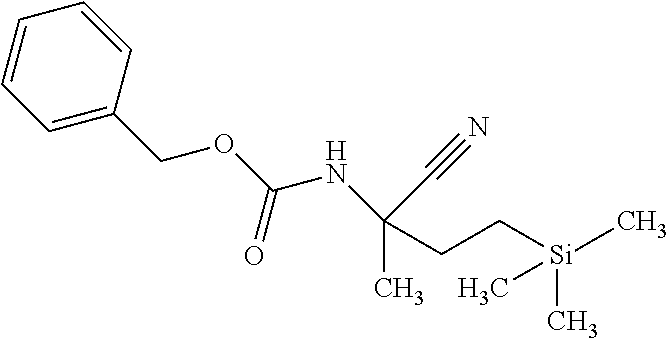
CC(CC[Si](C)(C)C)(NC(OCC1=CC=CC=C1)=O)C#N
